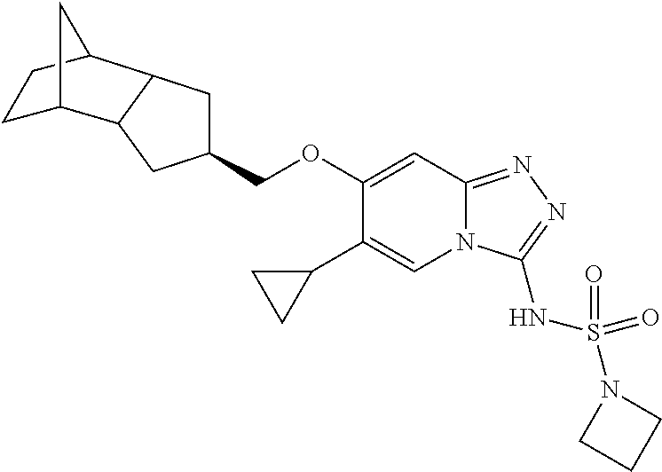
C1(C2CC2)=CN2C(=NN=C2NS(N2CCC2)(=O)=O)C=C1OCC1CC2C(C1)C1CCC2C1
